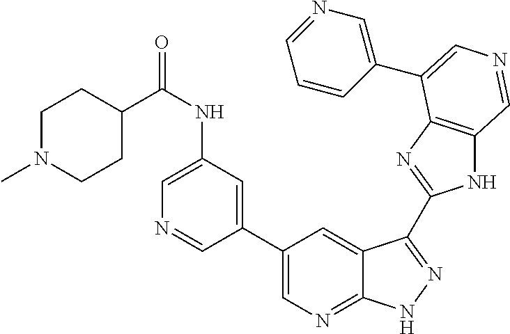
C1(C2=CN=C3C(=C2)C(C2=NC4=C(N2)C=NC=C4C2=CN=CC=C2)=NN3)=CC(NC(=O)C2CCN(C)CC2)=CN=C1
